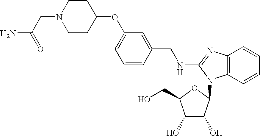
C1=C(OC2CCN(CC(N)=O)CC2)C=C(CNC2=NC3=C(N2C2C(O)C(O)C(CO)O2)C=CC=C3)C=C1
